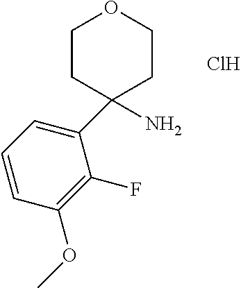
C1(C2(N)CCOCC2)=CC=CC(OC)=C1F.Cl
